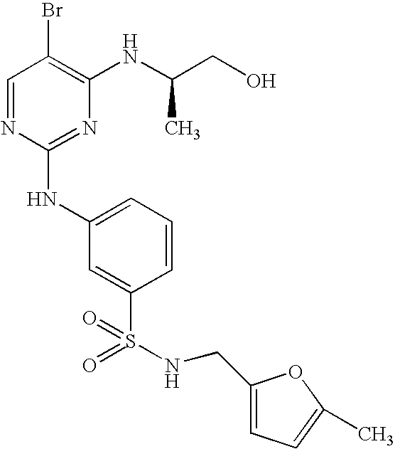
C1=NC(NC2=CC=CC(S(=O)(=O)NCC3=CC=C(C)O3)=C2)=NC(NC(CO)C)=C1Br
